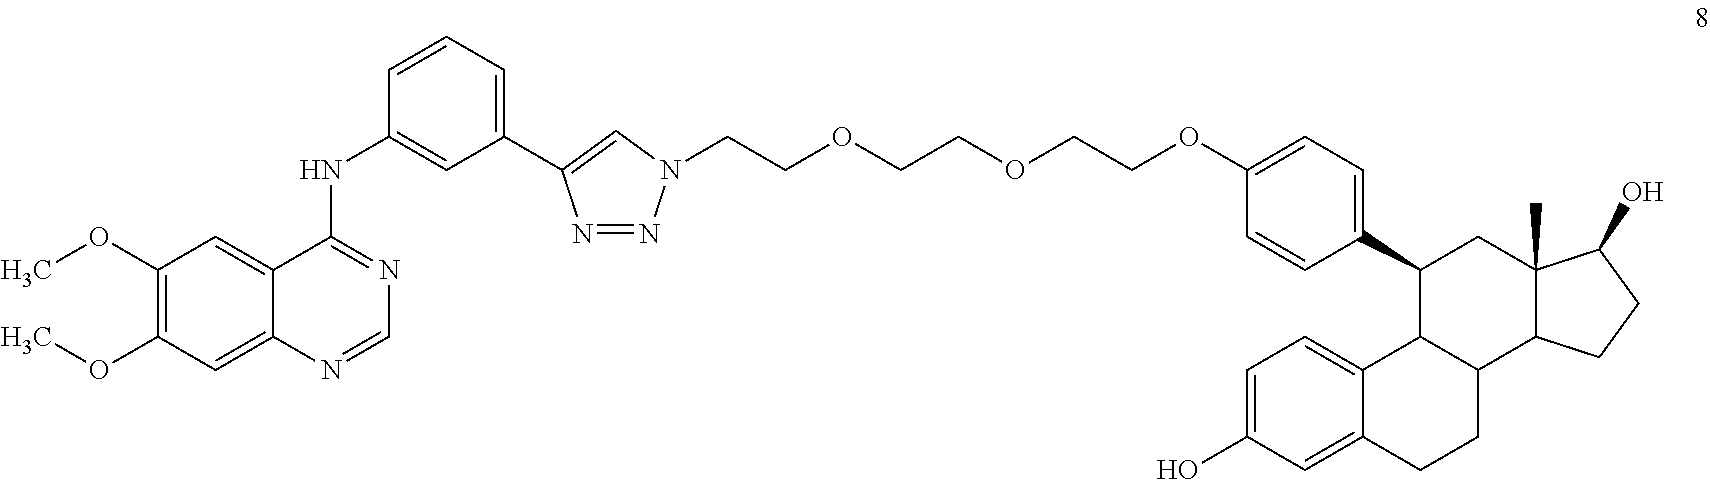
C12=CC(OC)=C(OC)C=C1C(NC1=CC(C3=CN(CCOCCOCCOC4=CC=C(C5C6C7=CC=C(O)C=C7CCC6C6C(C)(C5)C(O)CC6)C=C4)N=N3)=CC=C1)=NC=N2
